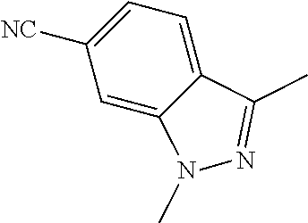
C1=C([NC])C=C2C(=C1)C(C)=NN2C
